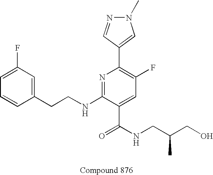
C1=CC(CCNC2=NC(C3=CN(C)N=C3)=C(F)C=C2C(NCC(CO)C)=O)=CC(F)=C1
